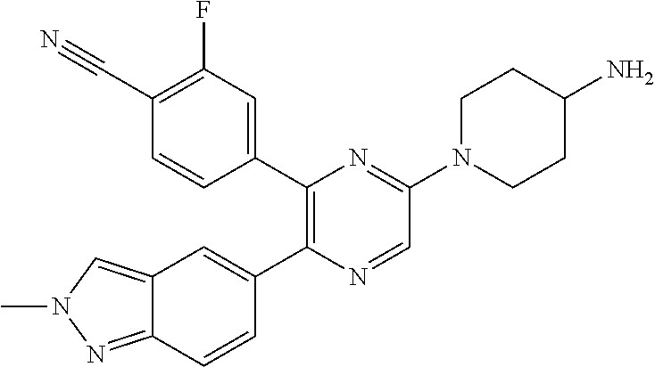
C12=CN(C)N=C1C=CC(C1=C(C3=CC(F)=C(C#N)C=C3)N=C(N3CCC(N)CC3)C=N1)=C2
